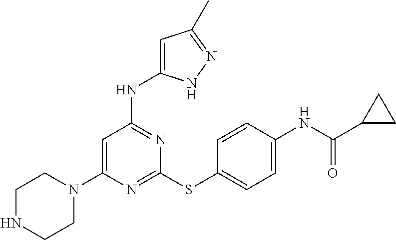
N1=C(SC2=CC=C(NC(C3CC3)=O)C=C2)N=C(NC2=CC(C)=NN2)C=C1N1CCNCC1
